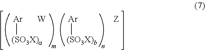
[Ar][(SO3X)a].[W].[Ar][(SO3X)b].[Z]
